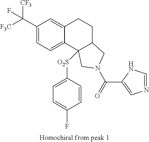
[F3C]C(C1=CC=C2C(=C1)CCC1C2([O2S]C2=CC=C(F)C=C2)CN(C(=O)C2=CN=CN2)C1)([CF3])F
